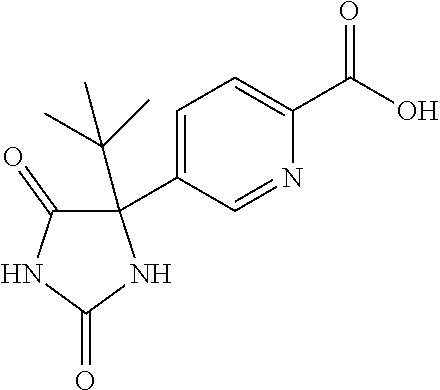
C1=C(C2(C(C)(C)C)C(=O)NC(=O)N2)C=NC(C(O)=O)=C1
